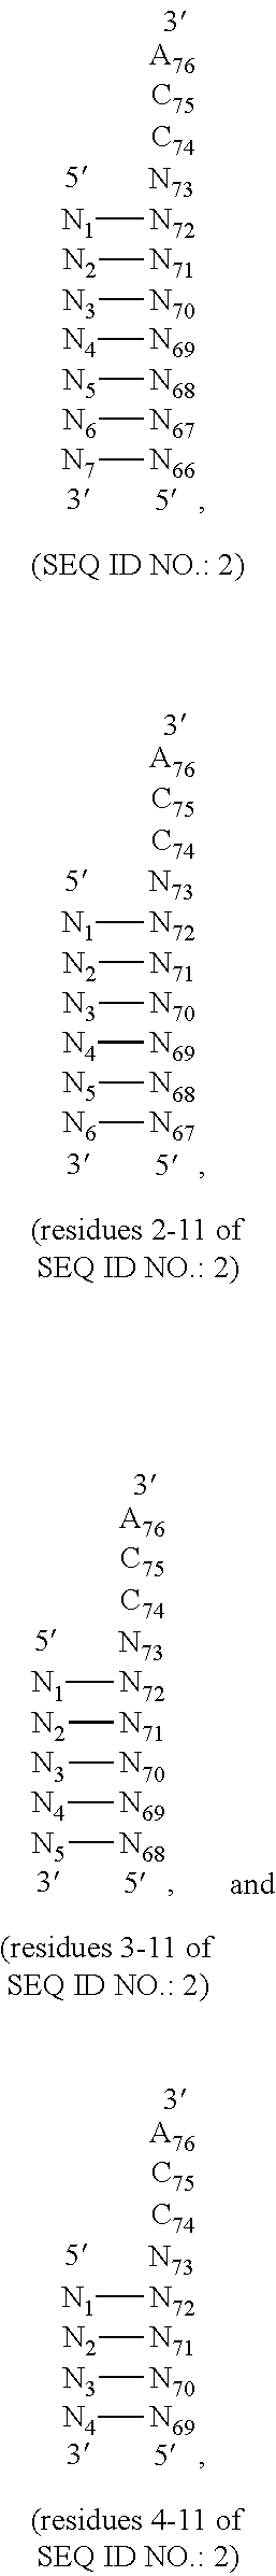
[N1][N72].[N2][N71].[N3][N70].[N4][N69].[N5][N68].[N6][N67].[N7][N66].[N1][N72].[N2][N71].[N3][N70].[N4][N69].[N5][N68].[N6][N67].[N1][N72].[N2][N71].[N3][N70].[N4][N69].[N1][N72].[N2][N71].[N3][N70].[N4][N69].[N5][N68]
